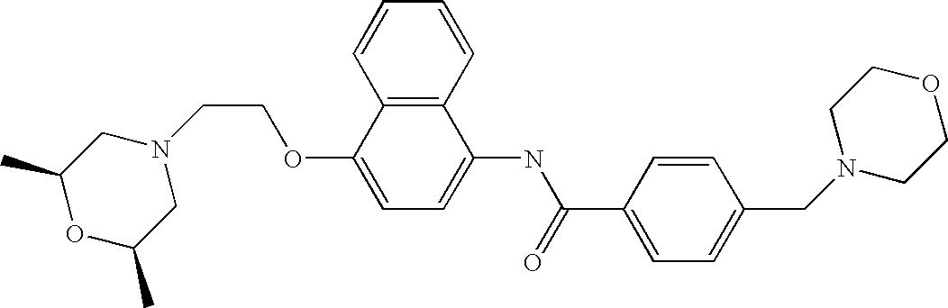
C12=C(C=CC=C1)C(NC(C1=CC=C(CN3CCOCC3)C=C1)=O)=CC=C2OCCN1CC(C)OC(C)C1
